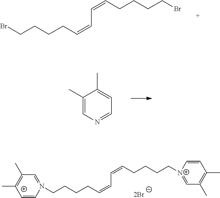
BrCCCCC=CC=CCCCCBr.C1(C)=CN=CC=C1C.[2Br].C(CCCC=CC=CCCCC[N+]1=CC(C)=C(C)C=C1)N1=CC(C)=C(C)C=C1
